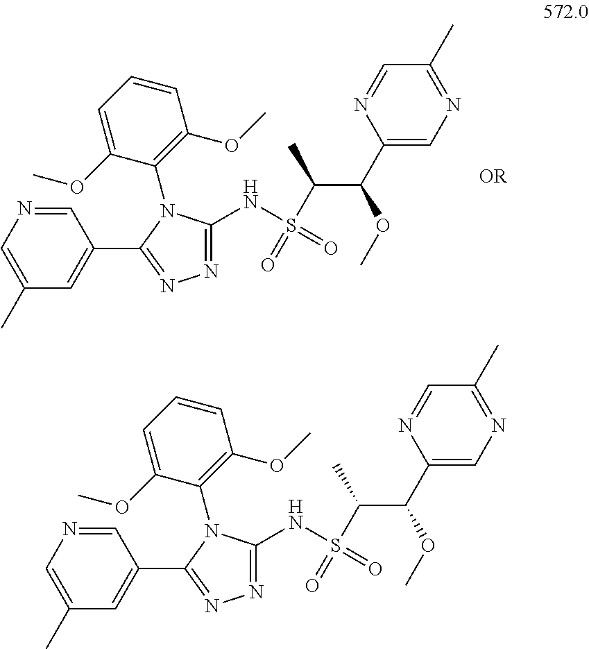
C1(C(C(S(=O)(=O)NC2=NN=C(C3=CC(C)=CN=C3)N2C2=C(OC)C=CC=C2OC)C)OC)=CN=C(C)C=N1.C1(C(C(S(=O)(=O)NC2=NN=C(C3=CC(C)=CN=C3)N2C2=C(OC)C=CC=C2OC)C)OC)=CN=C(C)C=N1
